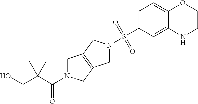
C1N(C(C(CO)(C)C)=O)CC2=C1CN(S(C1=CC=C3C(=C1)NCCO3)(=O)=O)C2
